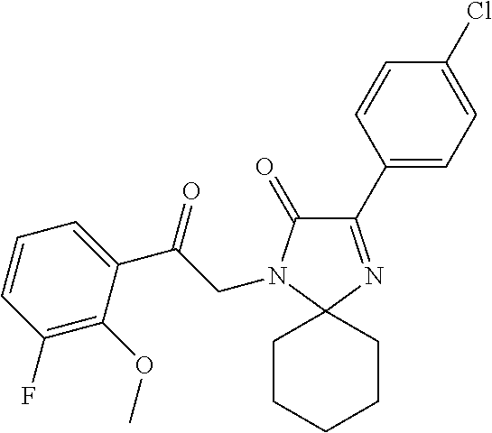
C1(C2=CC=C(Cl)C=C2)=NC2(N(CC(C3=CC=CC(F)=C3OC)=O)C1=O)CCCCC2
